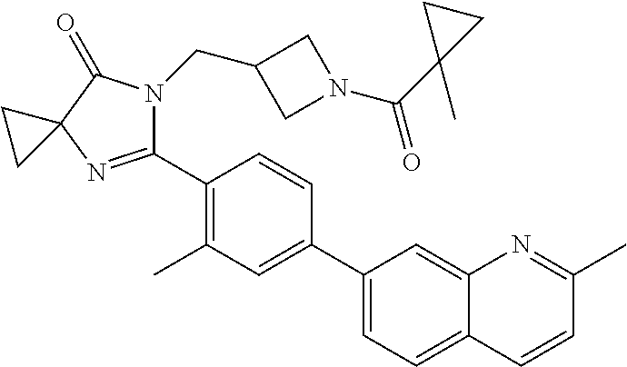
C1(C2=C(C)C=C(C3=CC=C4C(=C3)N=C(C)C=C4)C=C2)=NC2(C(=O)N1CC1CN(C(C3(C)CC3)=O)C1)CC2
